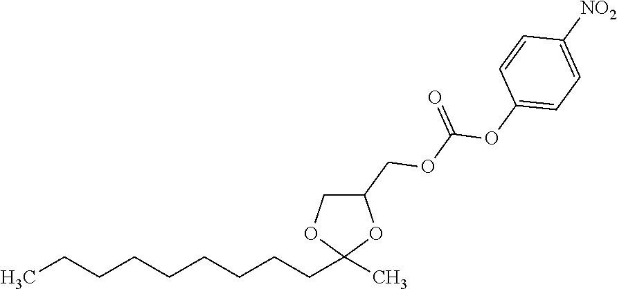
CCCCCCCCCC1(C)OC(COC(OC2=CC=C([NO2])C=C2)=O)CO1
